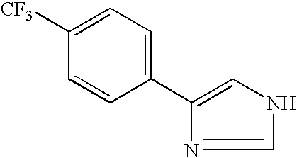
N1C=NC(C2=CC=C([CF3])C=C2)=C1
